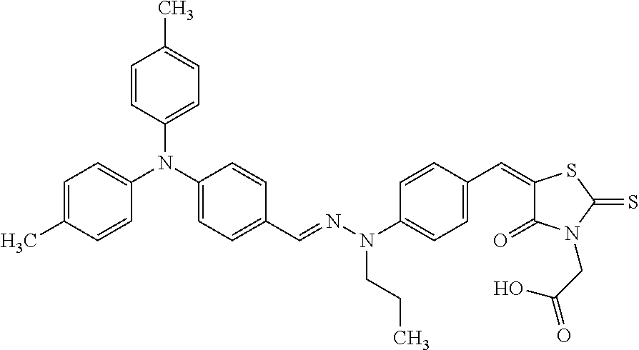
C1=C(C)C=CC(N(C2=CC=C(C=NN(C3=CC=C(C=C4C(=O)N(CC(=O)O)C(=S)S4)C=C3)CCC)C=C2)C2=CC=C(C)C=C2)=C1
